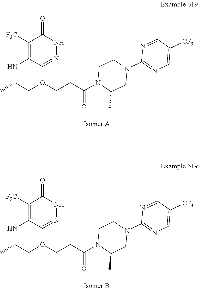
C1([F3C])=C(NC(C)COCCC(N2C(C)CN(C3=NC=C([CF3])C=N3)CC2)=O)C=NNC1=O.C1([F3C])=C(NC(C)COCCC(N2C(C)CN(C3=NC=C([CF3])C=N3)CC2)=O)C=NNC1=O
